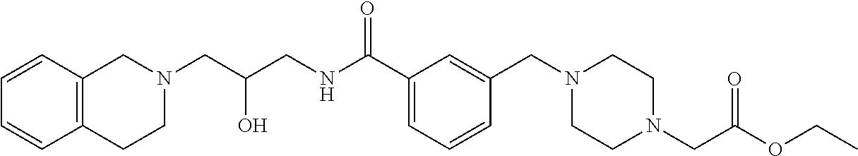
C1(C(NCC(CN2CCC3=C(C2)C=CC=C3)O)=O)=CC=CC(CN2CCN(CC(OCC)=O)CC2)=C1
